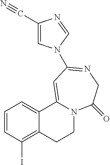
C1=CC(I)=C2C(=C1)C1=CC(N3C=C(C#N)N=C3)=NCC(=O)N1CC2
